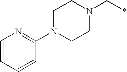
C1N(C2=NC=CC=C2)CCN(C*)C1
